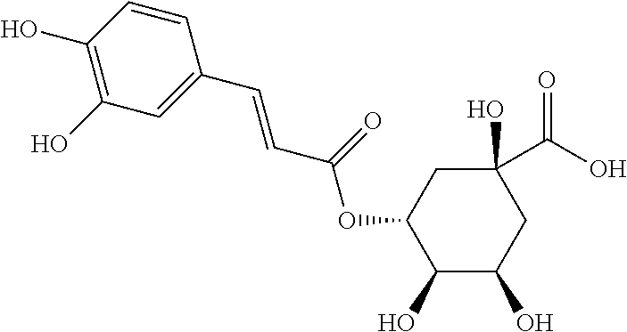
C1(O)C(O)CC(O)(C(O)=O)CC1OC(C=CC1=CC(O)=C(O)C=C1)=O
